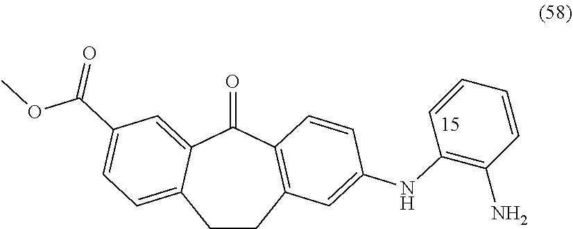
C1(=O)C2=CC(C(=O)OC)=CC=C2CCC2=C1C=CC(NC1=C(N)C=CC=C1)=C2
